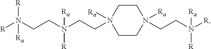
C1CN([Ra])(CCN([R])([R])[Ra])CCN1([Ra])CCN(CCN([R])([R])[Ra])([R])[Ra]
